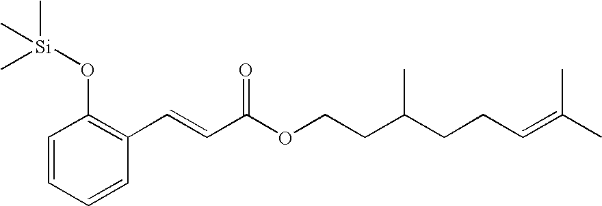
C1=CC=CC(C=CC(OCCC(CCC=C(C)C)C)=O)=C1O[Si](C)(C)C
